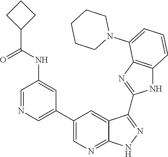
C1CCCN(C2=CC=CC3=C2N=C(C2=NNC4=NC=C(C5=CN=CC(NC(C6CCC6)=O)=C5)C=C42)N3)C1
